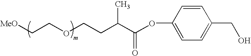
C1=CC(OC(C(C)CCOCC[MeO])=O)=CC=C1CO
